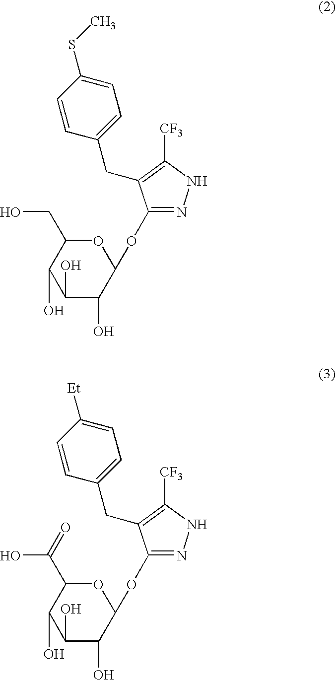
C1=C(SC)C=CC(CC2=C([CF3])NN=C2OC2OC(CO)C(O)C(O)C2O)=C1.C1=C([Et])C=CC(CC2=C([CF3])NN=C2OC2OC(C(O)=O)C(O)C(O)C2O)=C1
